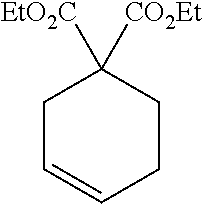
C1C=CCCC1([EtO2C])[CO2Et]
